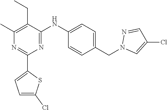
C1(C)=C(CC)C(NC2=CC=C(CN3C=C(Cl)C=N3)C=C2)=NC(C2=CC=C(Cl)S2)=N1
